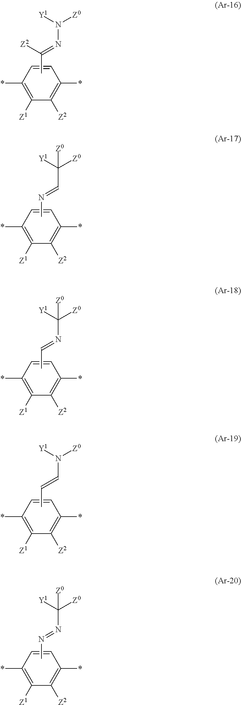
C1(*)=C([Z1])C([Z2])=C(*)C=C1.CC(=NN([Z0])[Y1])[Z2].C1(*)=C([Z1])C([Z2])=C(*)C=C1.CN=CC([Z0])([Y1])[Z0].C1(*)=C([Z1])C([Z2])=C(*)C=C1.CC=NC([Z0])([Y1])[Z0].C1(*)=C([Z1])C([Z2])=C(*)C=C1.CC=CN([Z0])[Y1].C1(*)=C([Z1])C([Z2])=C(*)C=C1.CN=NC([Z0])([Y1])[Z0]
